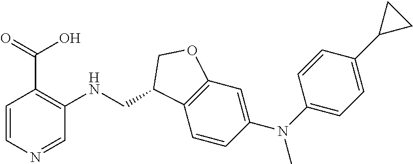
C(NC1=C(C(O)=O)C=CN=C1)C1C2=C(C=C(N(C3=CC=C(C4CC4)C=C3)C)C=C2)OC1
